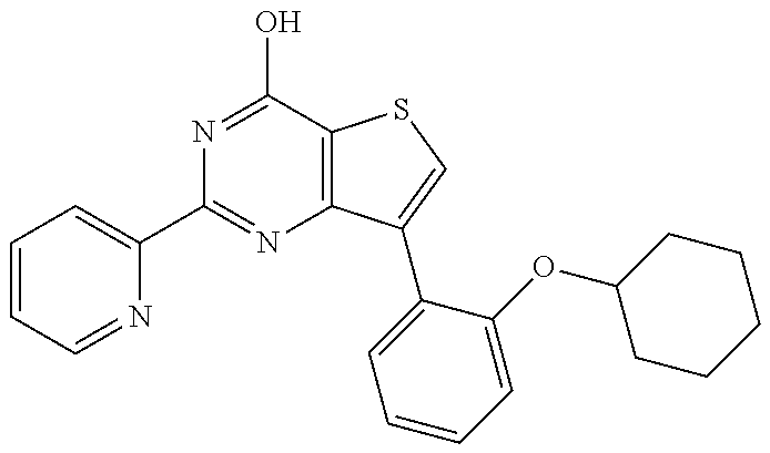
C1=CC=NC(C2=NC3=C(C(O)=N2)SC=C3C2=CC=CC=C2OC2CCCCC2)=C1
